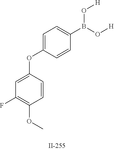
C1=C(OC2=CC=C(B(O[H])O[H])C=C2)C=CC(OC)=C1F
